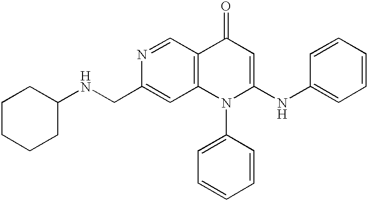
N1=CC2=C(C=C1CNC1CCCCC1)N(C1=CC=CC=C1)C(NC1=CC=CC=C1)=CC2=O
